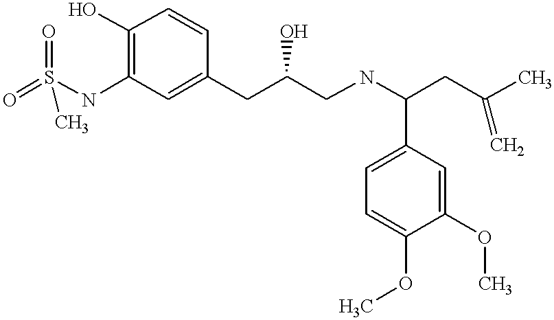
O=S(NC1=C(O)C=CC(CC(CNC(C2=CC=C(OC)C(OC)=C2)CC(C)=C)O)=C1)(=O)C
